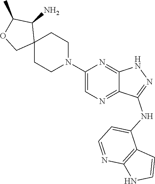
C12(CCN(C3=CN=C4C(=N3)NN=C4NC3=CC=NC4=C3C=CN4)CC1)C(N)C(C)OC2
